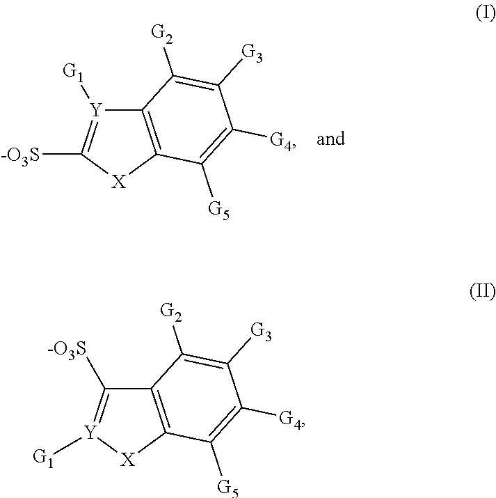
C12=C([X]C([-O3S])=[Y]1[G1])C([G5])=C([G4])C([G3])=C2[G2].C12=C([X][Y]([G1])=C1[-O3S])C([G5])=C([G4])C([G3])=C2[G2]
